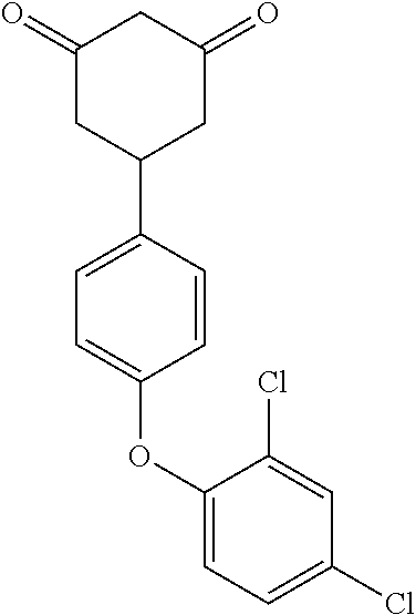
C1(=O)CC(C2=CC=C(OC3=CC=C(Cl)C=C3Cl)C=C2)CC(=O)C1
